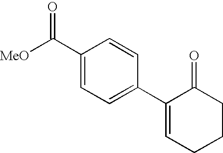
C1(C2=CC=C(C([MeO])=O)C=C2)=CCCCC1=O
